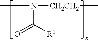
CN(C(=O)[R1])[CH2CH2]C
